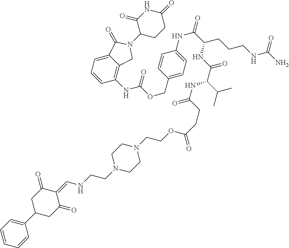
C12=C(NC(OCC3=CC=C(NC(C(CCCNC(N)=O)NC(C(NC(CCC(=O)OCCN4CCN(CCNC=C5C(=O)CC(C6=CC=CC=C6)CC5=O)CC4)=O)C(C)C)=O)=O)C=C3)=O)C=CC=C1C(=O)N(C1C(=O)NC(=O)CC1)C2
